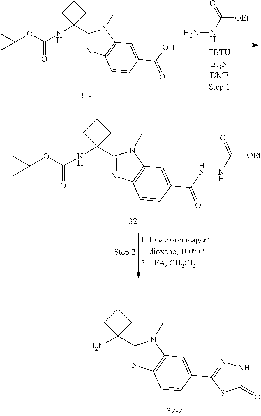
NNC([OEt])=O.CC(OC(NC1(C2=NC3=C(N2C)C=C(C(O)=O)C=C3)CCC1)=O)(C)C.CC(OC(NC1(C2=NC3=C(N2C)C=C(C(=O)NNC([OEt])=O)C=C3)CCC1)=O)(C)C.NC1(C2=NC3=C(N2C)C=C(C2=NNC(=O)S2)C=C3)CCC1
